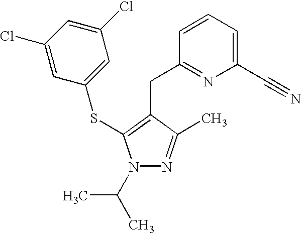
C1(Cl)=CC(SC2=C(CC3=NC(C#N)=CC=C3)C(C)=NN2C(C)C)=CC(Cl)=C1
